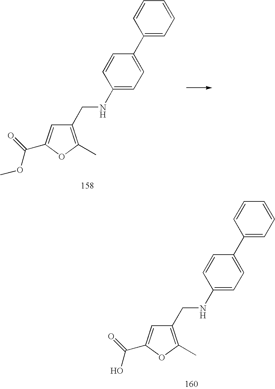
C(C1=C(C)OC(C(=O)O)=C1)NC1=CC=C(C2=CC=CC=C2)C=C1.C(C1=C(C)OC(C(=O)OC)=C1)NC1=CC=C(C2=CC=CC=C2)C=C1
